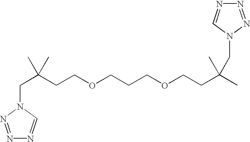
N1=NN(CC(C)(CCOCCCOCCC(C)(C)CN2C=NN=N2)C)C=N1
